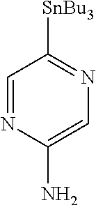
C1=NC(N)=CN=C1[SnBu3]
